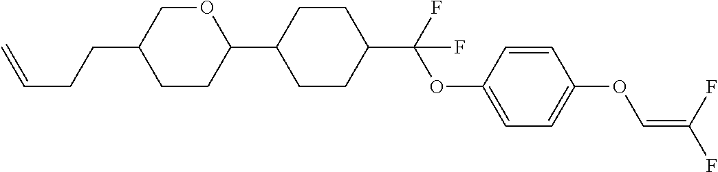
O1CC(CCC=C)CCC1C1CCC(C(F)(OC2=CC=C(OC=C(F)F)C=C2)F)CC1
